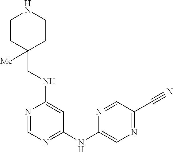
N1=CN=C(NC2=CN=C(C#N)C=N2)C=C1NCC1([Me])CCNCC1
